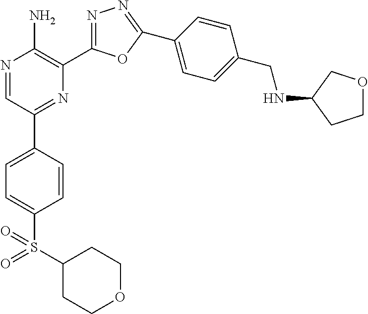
N1=CC(C2=CC=C(S(=O)(C3CCOCC3)=O)C=C2)=NC(C2=NN=C(C3=CC=C(CNC4CCOC4)C=C3)O2)=C1N
